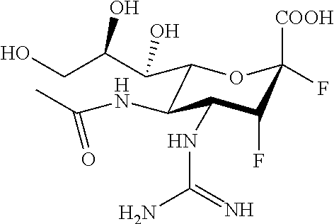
C1(C(C(CO)O)O)C(NC(C)=O)C(NC(N)=N)C(F)C([COOH])(F)O1
